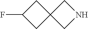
C1(F)CC2(C1)CNC2
